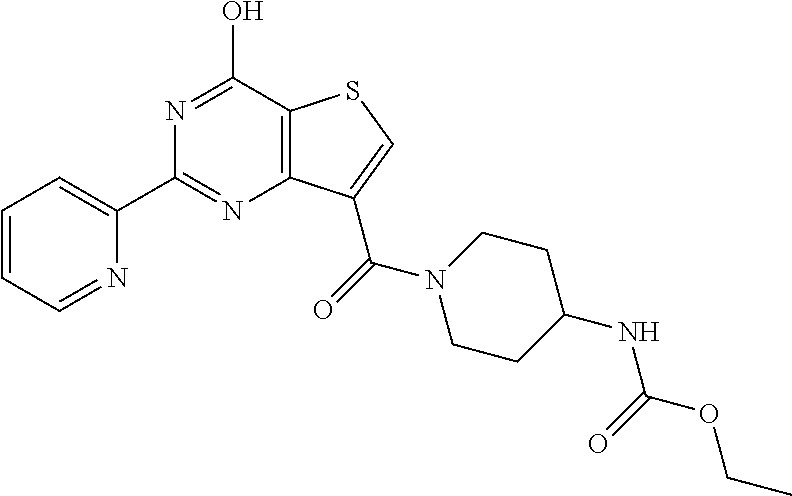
C1=CC=NC(C2=NC3=C(C(O)=N2)SC=C3C(N2CCC(NC(OCC)=O)CC2)=O)=C1
